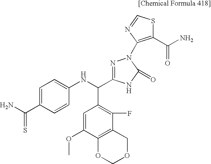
NC(C1=CC=C(NC(C2=C(F)C3=C(C(OC)=C2)OCOC3)C2=NN(C3=C(C(N)=O)SC=N3)C(=O)N2)C=C1)=S
